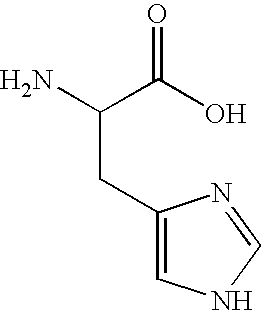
NC(C(O)=O)CC1=CNC=N1
